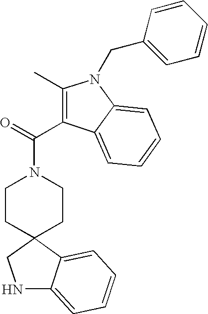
C1(C(N2CCC3(CC2)C2=CC=CC=C2NC3)=O)=C(C)N(CC2=CC=CC=C2)C2=CC=CC=C12
